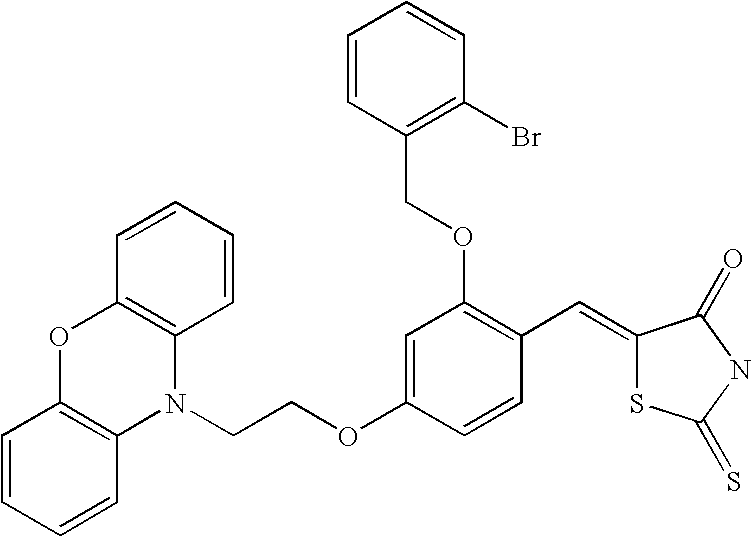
O1C2=C(N(CCOC3=CC(OCC4=C(Br)C=CC=C4)=C(C=C4SC(=S)NC4=O)C=C3)C3=C1C=CC=C3)C=CC=C2
